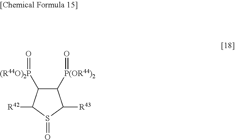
C1([P(OR44)2]=O)C([(R44O)2P]=O)C([R42])S(=O)C1[R43]
